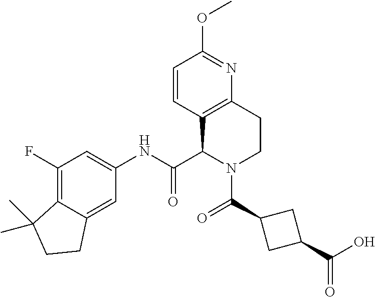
C1(F)=C2C(=CC(NC(C3N(C(C4CC(C(O)=O)C4)=O)CCC4=C3C=CC(OC)=N4)=O)=C1)CCC2(C)C
